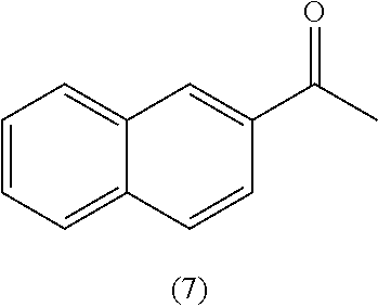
C12=CC=CC=C1C=CC(C(C)=O)=C2
